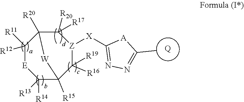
[Q].C1([R11])([R12])[E]C([R14])([R13])C2([R15])C([R16])([R19])[Z]([X]C3=NN=C(C)[A]3)C([R17])([R20])C1([R20])[W]2
